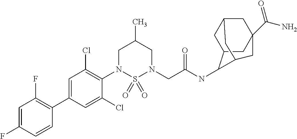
C1=C(C2=C(F)C=C(F)C=C2)C=C(Cl)C(N2S(=O)(=O)N(CC(NC3C4CC5CC(C(=O)N)(CC3C5)C4)=O)CC(C)C2)=C1Cl
